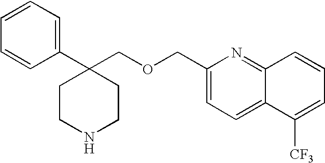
C1(C2(COCC3=CC=C4C(=N3)C=CC=C4[CF3])CCNCC2)=CC=CC=C1
